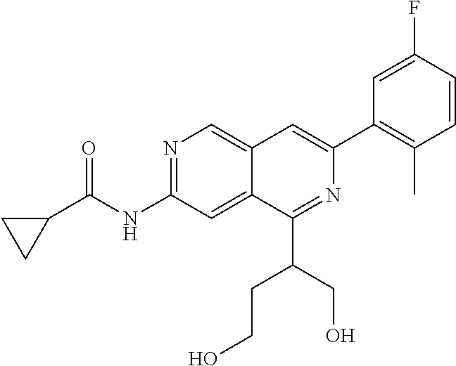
N1=C(NC(C2CC2)=O)C=C2C(=C1)C=C(C1=C(C)C=CC(F)=C1)N=C2C(CO)CCO
